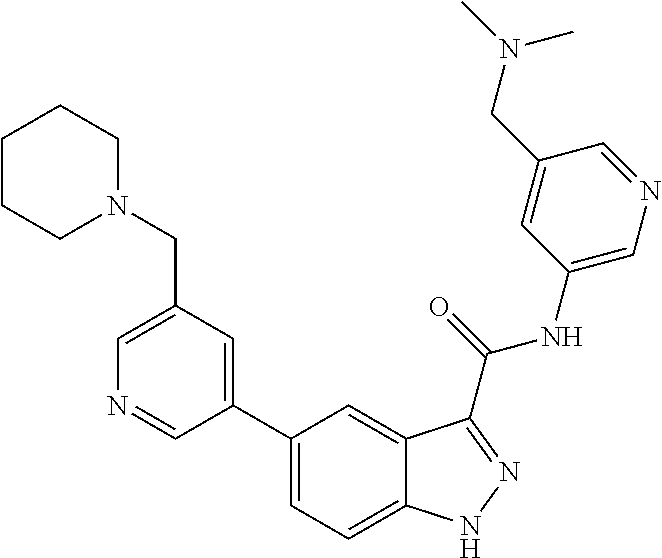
C1(CN2CCCCC2)=CN=CC(C2=CC=C3C(=C2)C(C(NC2=CN=CC(CN(C)C)=C2)=O)=NN3)=C1
